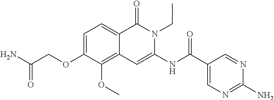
C1=C(OCC(N)=O)C(OC)=C2C(=C1)C(=O)N(CC)C(NC(=O)C1=CN=C(N)N=C1)=C2
